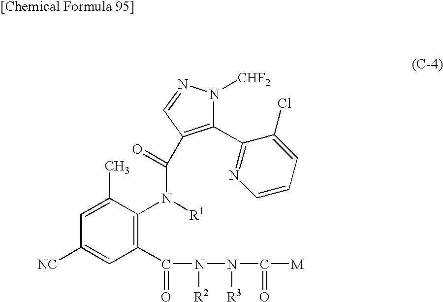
C1(C(N([R2])N([R3])C(=O)[M])=O)=C(N([R1])C(=O)C2=C(C3=NC=CC=C3Cl)N([CHF2])N=C2)C(C)=CC([NC])=C1
